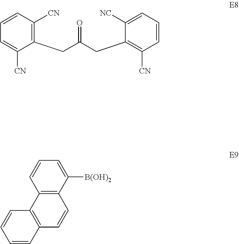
C1(CC(=O)CC2=C([CN])C=CC=C2[NC])=C([CN])C=CC=C1[CN].C12=C(C([B(OH)2])=CC=C1)C=CC1=C2C=CC=C1
